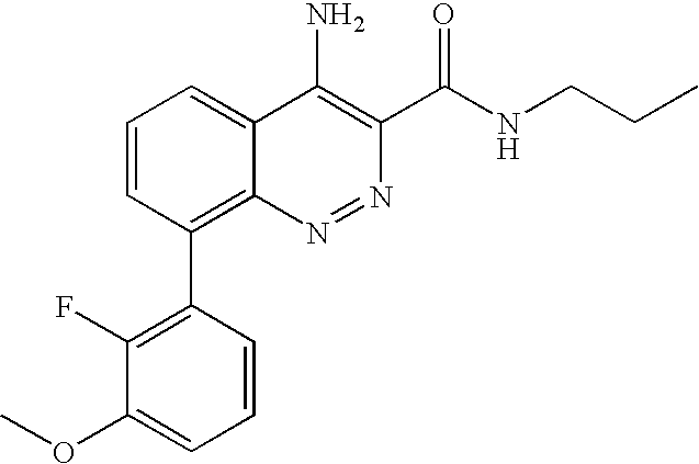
C1(OC)=CC=CC(C2=C3N=NC(C(NCCC)=O)=C(N)C3=CC=C2)=C1F
